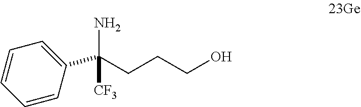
C1=CC=CC(C(CCCO)(N)[CF3])=C1
